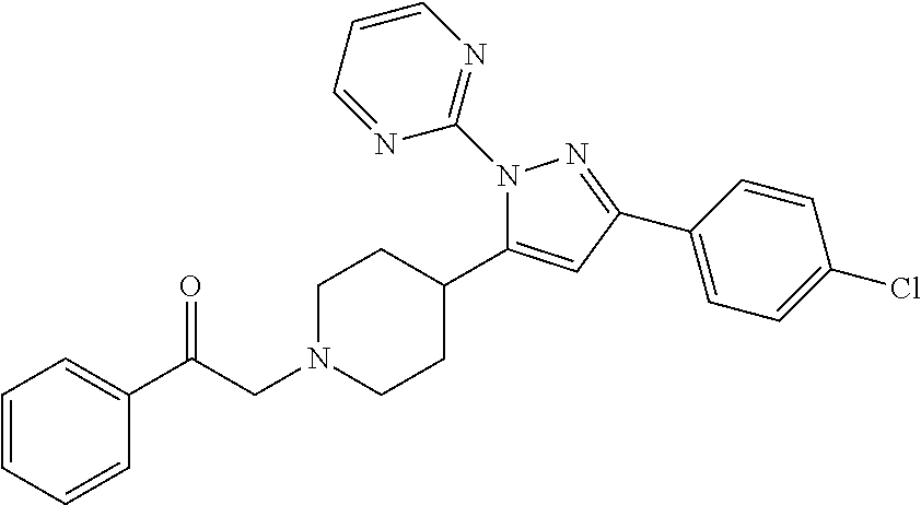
C1(C2CCN(CC(C3=CC=CC=C3)=O)CC2)=CC(C2=CC=C(Cl)C=C2)=NN1C1=NC=CC=N1
